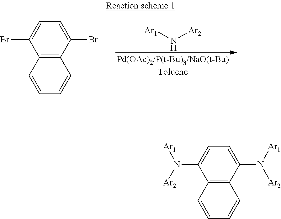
[Ar1]N[Ar2].C12=C(C(Br)=CC=C1Br)C=CC=C2.C12=C(C(N([Ar1])[Ar2])=CC=C1N([Ar1])[Ar2])C=CC=C2
